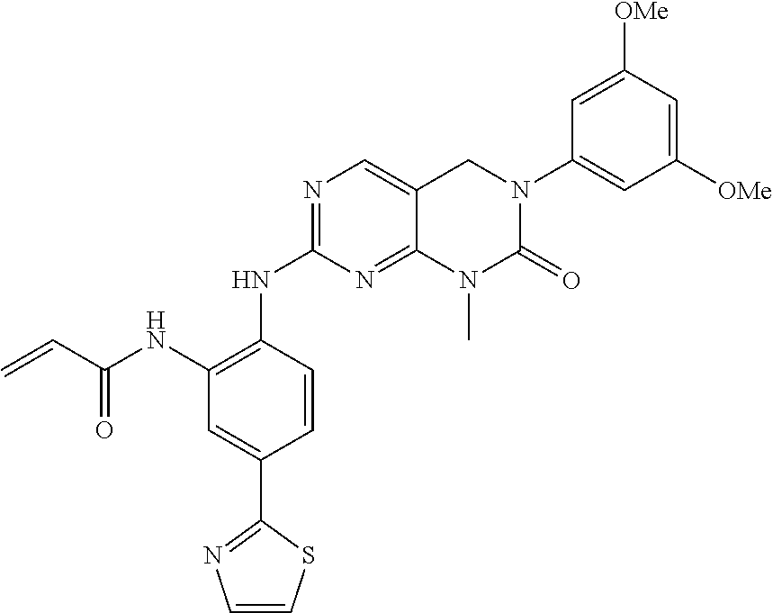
C1(NC2=C(NC(C=C)=O)C=C(C3=NC=CS3)C=C2)=NC=C2C(=N1)N(C)C(=O)N(C1=CC([OMe])=CC([OMe])=C1)C2
